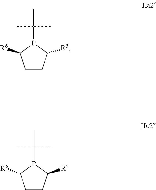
C1CC([R5])P(C(C)(C)C)C1[R6].C1CC([R5])P(C(C)(C)C)C1[R6]
